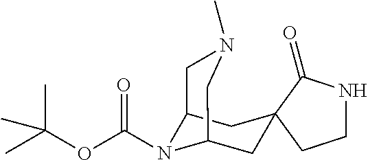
C1NC(=O)C2(C1)CC1N(C(OC(C)(C)C)=O)C(C2)CN(C)C1
